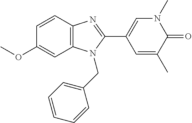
C1=CC2=C(C=C1OC)N(CC1=CC=CC=C1)C(C1=CN(C)C(=O)C(C)=C1)=N2
